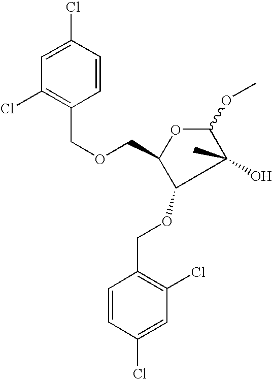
C1=C(Cl)C=CC(COCC2OC(OC)C(C)(O)C2OCC2=C(Cl)C=C(Cl)C=C2)=C1Cl
